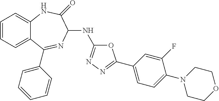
C1=CC=C2C(=C1)NC(=O)C(NC1=NN=C(C3=CC=C(N4CCOCC4)C(F)=C3)O1)N=C2C1=CC=CC=C1
